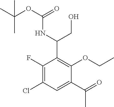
C1(F)=C(Cl)C=C(C(=O)C)C(OCC)=C1C(CO)NC(OC(C)(C)C)=O
